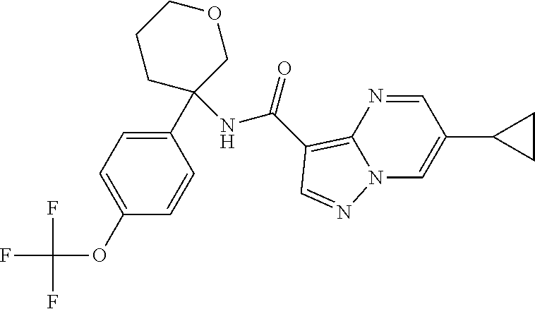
C1(OC(F)(F)F)=CC=C(C2(NC(=O)C3=C4N(C=C(C5CC5)C=N4)N=C3)COCCC2)C=C1
